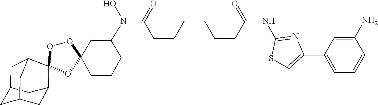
C1=C(N)C=CC=C1C1=CSC(NC(CCCCCCC(N(C2CC3(OOC4(C5CC6CC(CC4C6)C5)O3)CCC2)O)=O)=O)=N1
